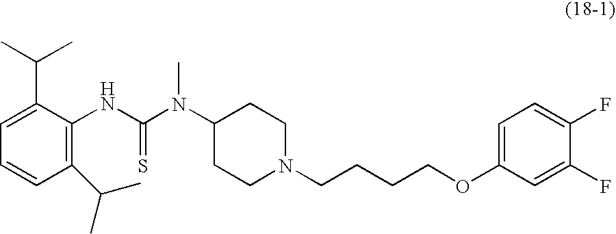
C1(C(C)C)=C(NC(N(C2CCN(CCCCOC3=CC=C(F)C(F)=C3)CC2)C)=S)C(C(C)C)=CC=C1
